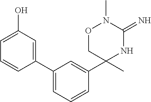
C1(C2=CC(O)=CC=C2)=CC=CC(C2(C)NC(=N)N(C)OC2)=C1
